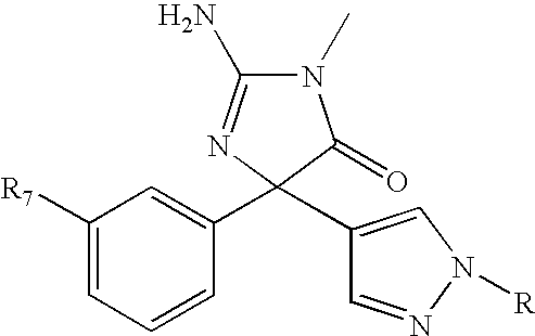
N1(C)C(N)=NC(C2=CC([R7])=CC=C2)(C2=CN([R])N=C2)C1=O
